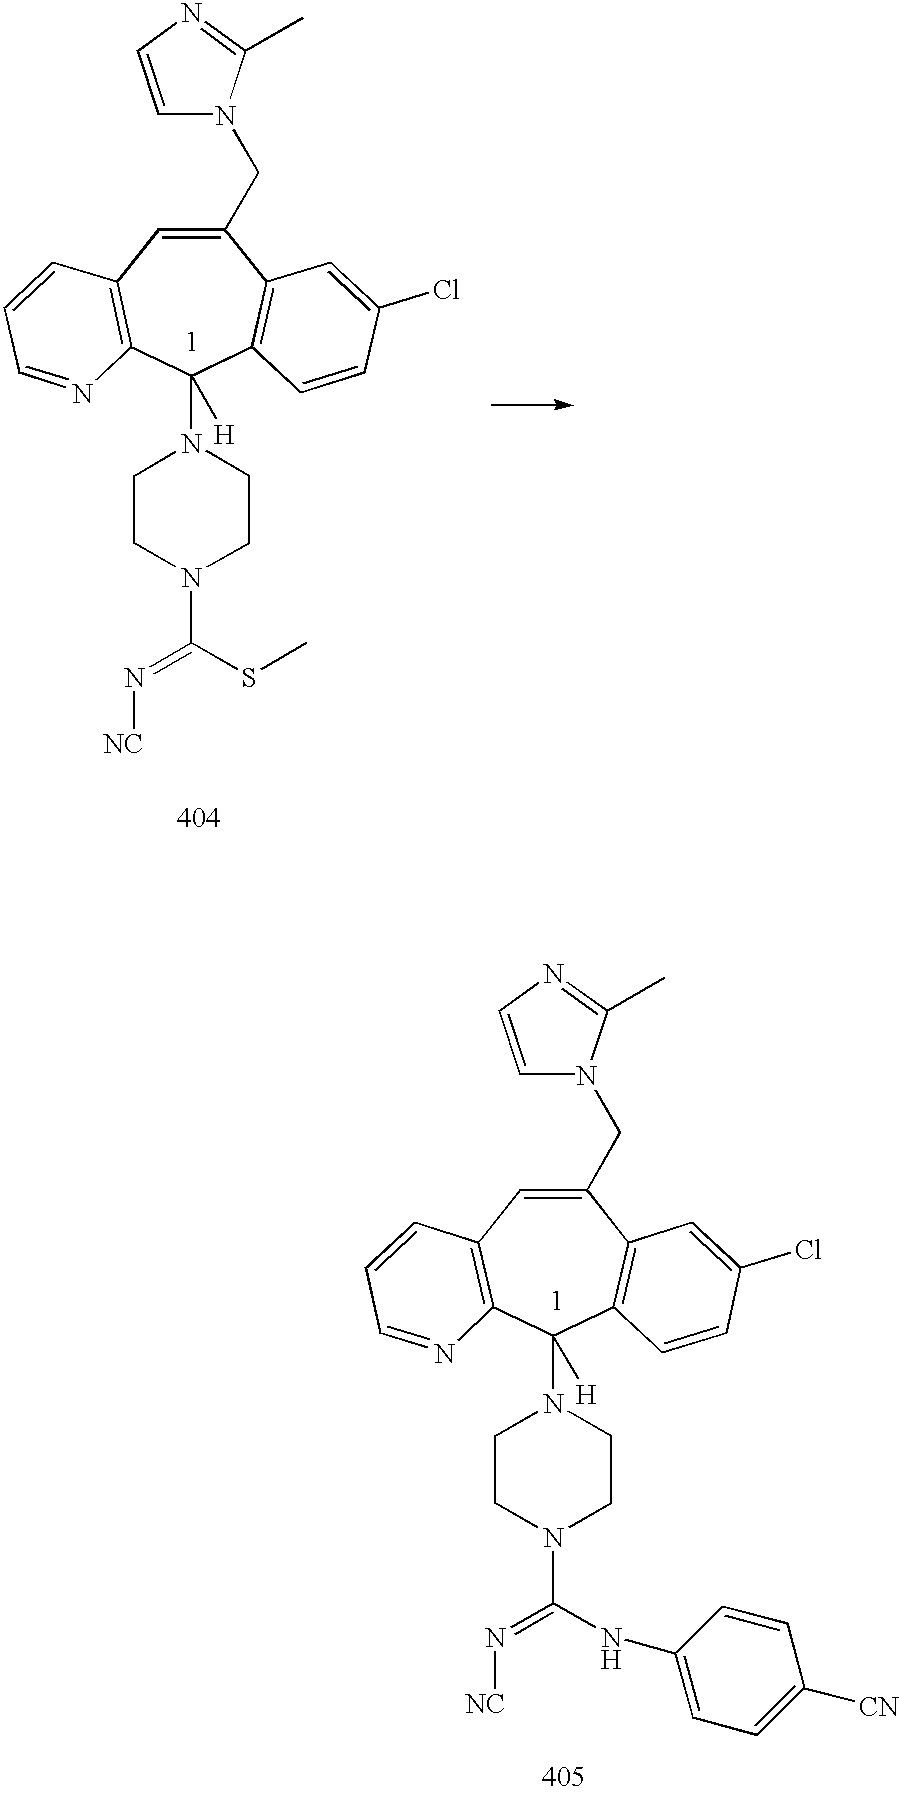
C1(CN2C=CN=C2C)=CC2=C(C(N3CCN(C(SC)=N[NC])CC3)([H])C3=C1C=C(Cl)C=C3)N=CC=C2.C1(CN2C=CN=C2C)=CC2=C(C(N3CCN(C(=N[NC])NC4=CC=C([CN])C=C4)CC3)([H])C3=C1C=C(Cl)C=C3)N=CC=C2
